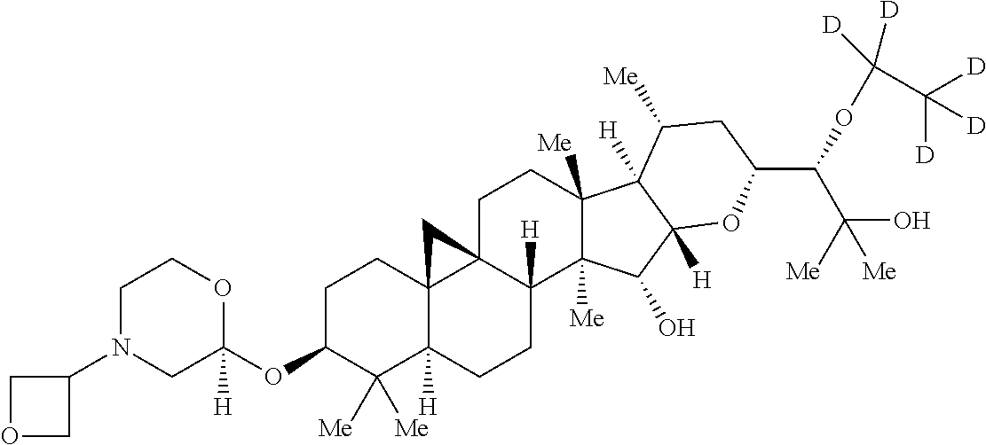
C1C(OC2([H])OCCN(C3COC3)C2)C([Me])([Me])C2([H])C3(C1)C1(CCC4([Me])C([Me])(C(O)C5([H])C4([H])C([Me])CC(C(C(O)([Me])[Me])OC([D])(C([D])([D])[D])[D])O5)C1([H])CC2)C3
